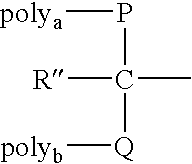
[polya]PC(C)([R])[Q][polyb]
